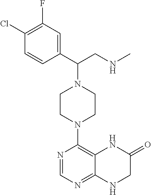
C1CN(C2=C3C(=NC=N2)NCC(=O)N3)CCN1C(C1=CC(F)=C(Cl)C=C1)CNC
